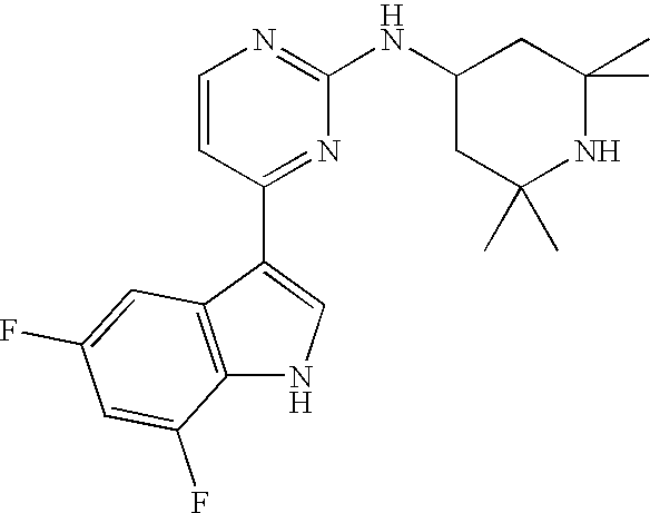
C1=CC(C2=CNC3=C2C=C(F)C=C3F)=NC(NC2CC(C)(C)NC(C)(C)C2)=N1
